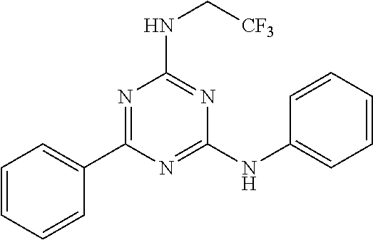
C1(C2=NC(NC[CF3])=NC(NC3=CC=CC=C3)=N2)=CC=CC=C1
